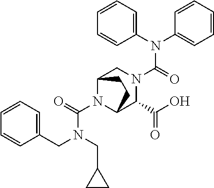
N(C(N1C2C(C(O)=O)N(C(=O)N(C3=CC=CC=C3)C3=CC=CC=C3)CC1CC2)=O)(CC1=CC=CC=C1)CC1CC1
